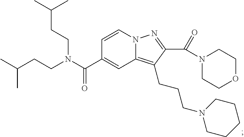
N12C(=C(CCCN3CCCCC3)C(C(N3CCOCC3)=O)=N1)C=C(C(N(CCC(C)C)CCC(C)C)=O)C=C2
